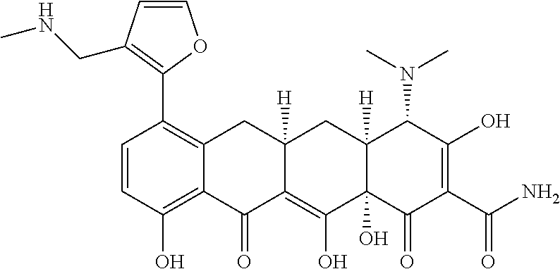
C1=CC(O)=C2C(=C1C1=C(CNC)C=CO1)CC1([H])C(=C(O)C3(O)C([H])(C1)C(N(C)C)C(O)=C(C(N)=O)C3=O)C2=O
